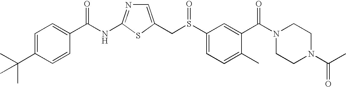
C1=C(CS(C2=CC=C(C)C(C(N3CCN(C(=O)C)CC3)=O)=C2)=O)SC(NC(=O)C2=CC=C(C(C)(C)C)C=C2)=N1
